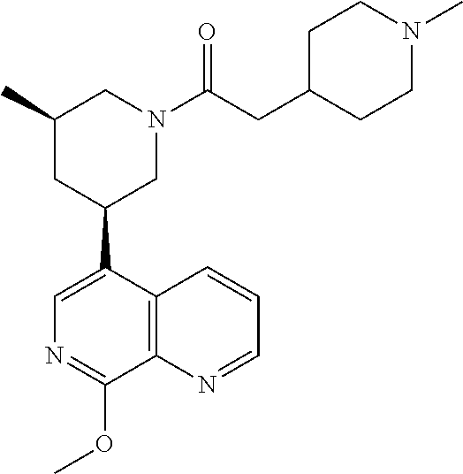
C1=C(C2CN(C(CC3CCN(C)CC3)=O)CC(C)C2)C2=C(C(OC)=N1)N=CC=C2
